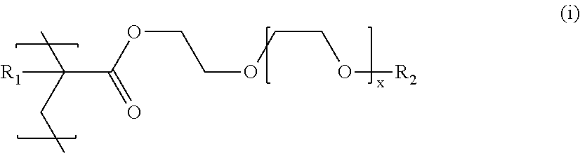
C(C(OCCOCCO[R2])=O)(CC)(C)[R1]
